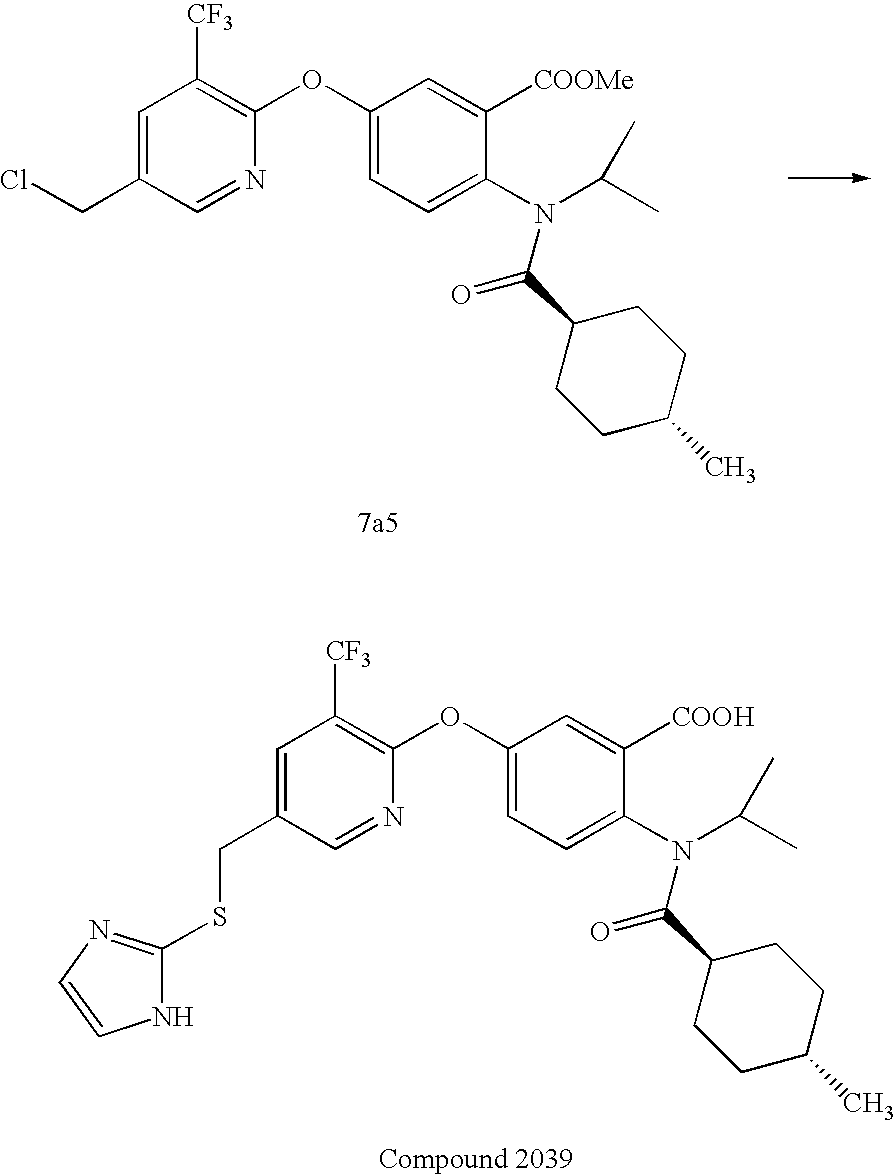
C1=C(CCl)C=NC(OC2=CC=C(N(C(C)C)C(C3CCC(C)CC3)=O)C([COOMe])=C2)=C1[CF3].C1=C(CSC2=NC=CN2)C=NC(OC2=CC=C(N(C(C)C)C(C3CCC(C)CC3)=O)C([COOH])=C2)=C1[CF3]
